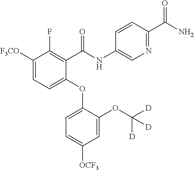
C1([F3CO])=CC=C(OC2=CC=C([OCF3])C=C2OC([D])([D])[D])C(C(NC2=CN=C(C(N)=O)C=C2)=O)=C1F
